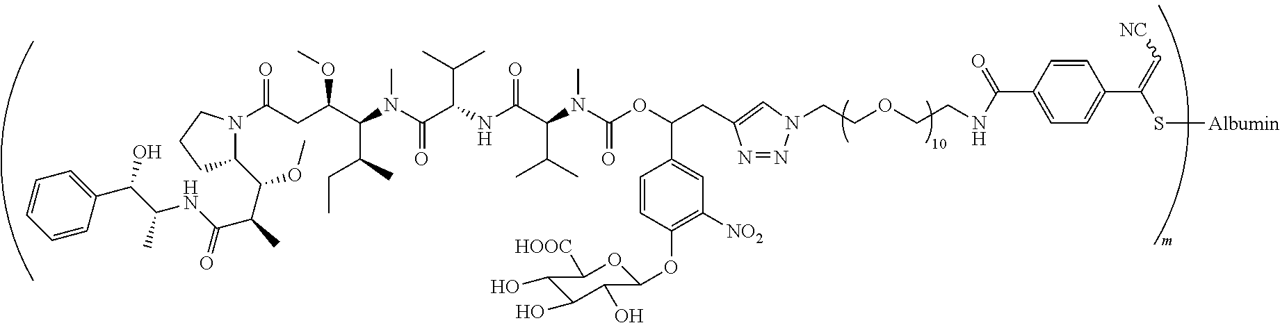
C1(C(C(C)C(NC(C(O)C2=CC=CC=C2)C)=O)OC)N(C(CC(C(N(C(C(NC(C(N(C(OC(CC2=CN(CCOCCNC(=O)C3=CC=C(C(S[Albumin])=C[NC])C=C3)N=N2)C2=CC([NO2])=C(OC3OC([HOOC])C(O)C(O)C3O)C=C2)=O)C)C(C)C)=O)C(C)C)=O)C)C(C)CC)OC)=O)CCC1
